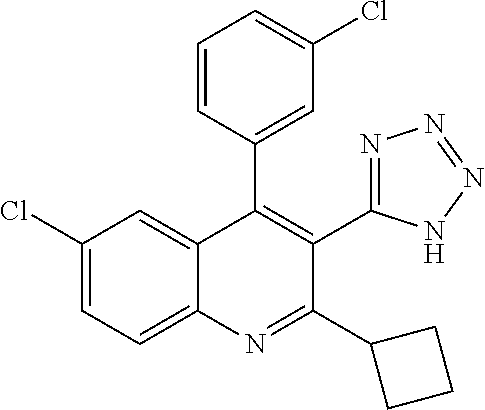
C1(Cl)=CC=C2C(=C1)C(C1=CC(Cl)=CC=C1)=C(C1=NN=NN1)C(C1CCC1)=N2
